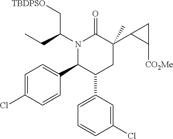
C1=C(Cl)C=CC(C2C(C3=CC=CC(Cl)=C3)CC(C)(C3C([CO2Me])C3)C(=O)N2C(CC)C[TBDPSO])=C1
